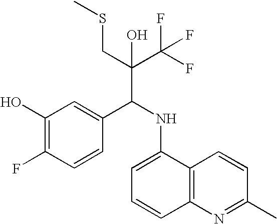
C1(O)=C(F)C=CC(C(NC2=CC=CC3=C2C=CC(C)=N3)C(C(F)(F)F)(CSC)O)=C1
